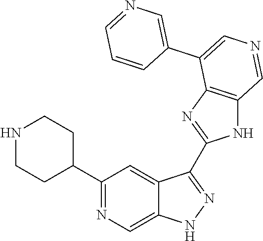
C1(C2CCNCC2)=NC=C2C(=C1)C(C1=NC3=C(N1)C=NC=C3C1=CN=CC=C1)=NN2
